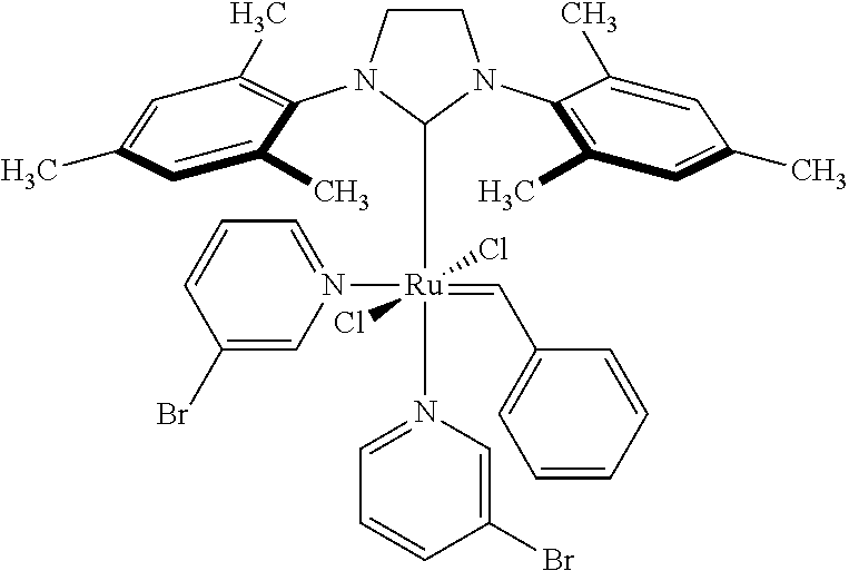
C1CN(C2=C(C)C=C(C)C=C2C)C([Ru](N2=CC=CC(Br)=C2)(N2=CC=CC(Br)=C2)(=CC2=CC=CC=C2)(Cl)Cl)N1C1=C(C)C=C(C)C=C1C
